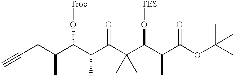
C(CC(C(C(C(C(C(C(C(OC(C)(C)C)=O)C)O[TES])(C)C)=O)C)O[Troc])C)#C
